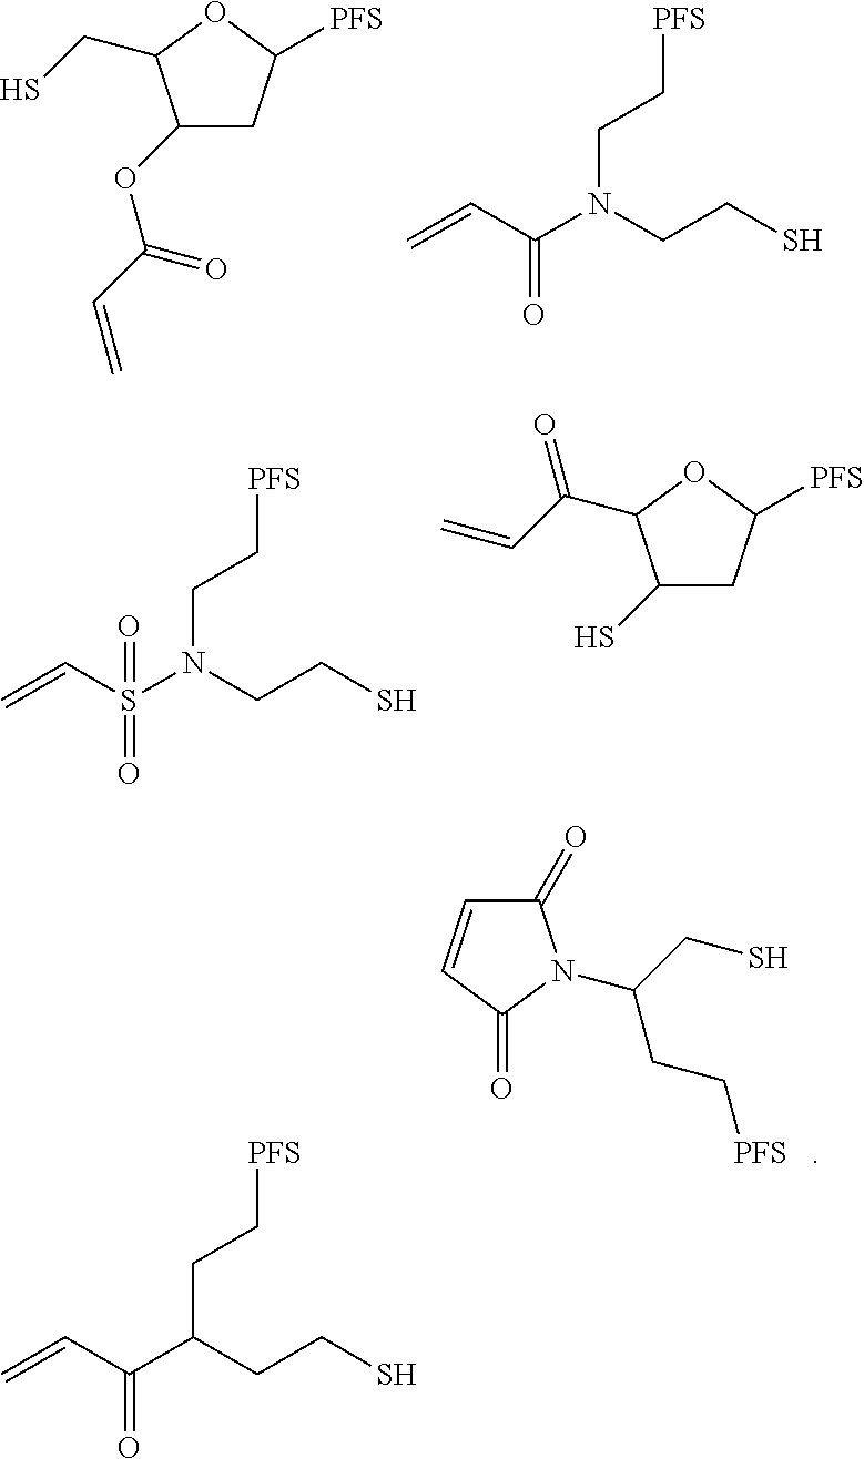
C1(OC(C=C)=O)CC([PFS])OC1CS.C=CC(N(CCS)CC[PFS])=O.C=CS(N(CCS)CC[PFS])(=O)=O.C1(S)CC([PFS])OC1C(C=C)=O.C=CC(C(CCS)CC[PFS])=O.C1(=O)C=CC(=O)N1C(CS)CC[PFS]
